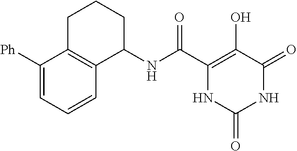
C(C1=C(O)C(=O)NC(=O)N1)(=O)NC1CCCC2=C1C=CC=C2[Ph]
